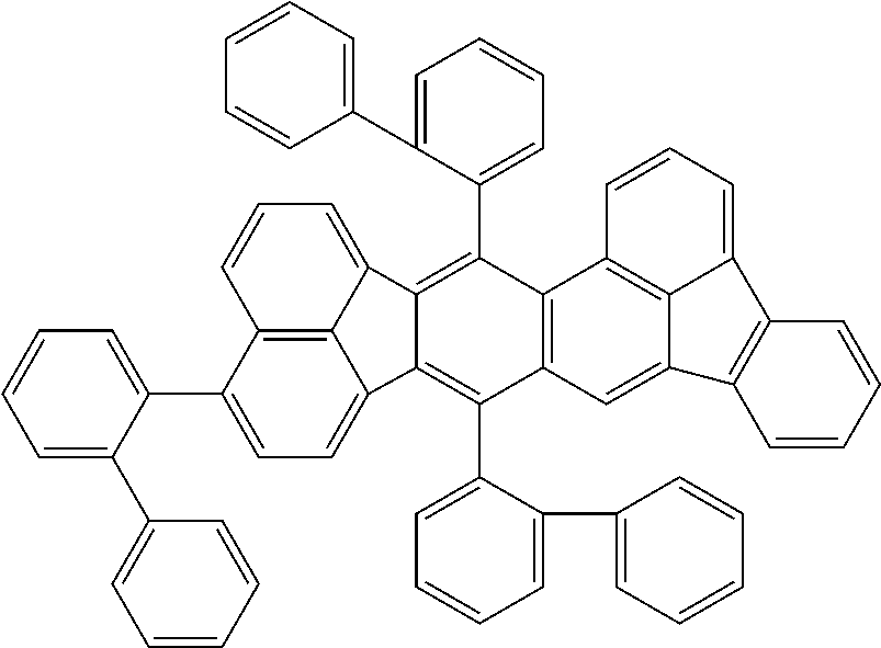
C1(C2=CC=CC=C2C2=CC=CC=C2)=CC=C2C3=C1C=CC=C3C1=C(C3=CC=CC=C3C3=CC=CC=C3)C3=C(C(C4=CC=CC=C4C4=CC=CC=C4)=C21)C=C1C2=C3C=CC=C2C2=C1C=CC=C2
